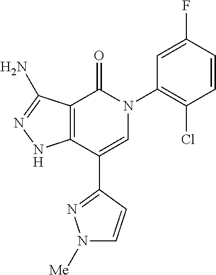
C1=CC(F)=CC(N2C(=O)C3=C(C(C4=NN([Me])C=C4)=C2)NN=C3N)=C1Cl
